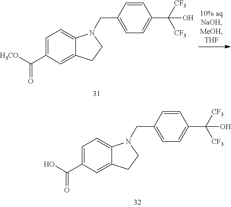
C1=C(C(=O)[H3CO])C=C2C(=C1)N(CC1=CC=C(C([CF3])([CF3])O)C=C1)CC2.C1=C(C(=O)O)C=C2C(=C1)N(CC1=CC=C(C([CF3])([CF3])O)C=C1)CC2
